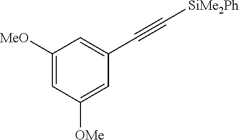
C1([MeO])=CC([OMe])=CC(C#C[SiMe2Ph])=C1
